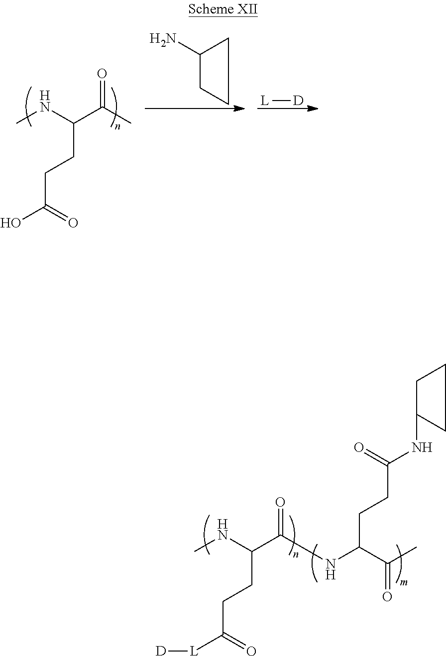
CNC(C(NC(C(C)=O)CCC(NC1CCC1)=O)=O)CCC([L][D])=O.CNC(C(C)=O)CCC(O)=O.C1(N)CCC1.[L][D]
